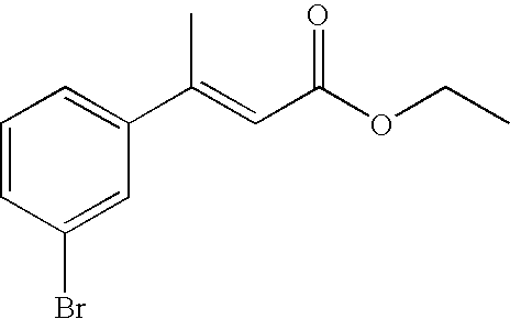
C1=CC(Br)=CC(C(=CC(OCC)=O)C)=C1
